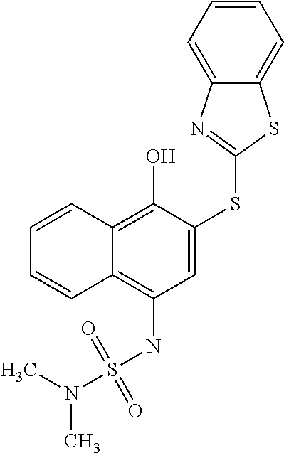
C1=C(SC2=NC3=CC=CC=C3S2)C(O)=C2C(=C1NS(N(C)C)(=O)=O)C=CC=C2
